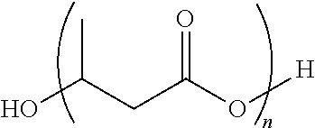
C(CC(O[H])=O)(O)C
